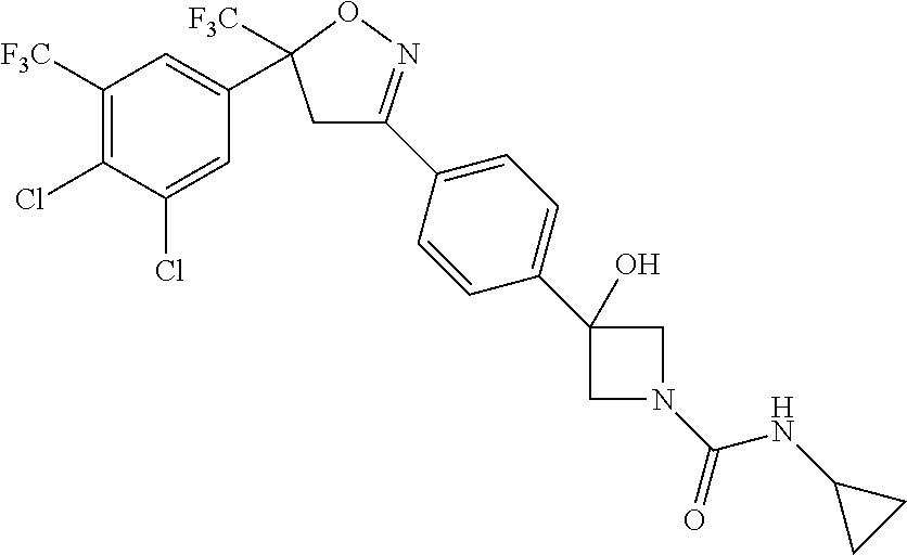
C1C(C2=CC=C(C3(O)CN(C(=O)NC4CC4)C3)C=C2)=NOC1(C1=CC([F3C])=C(Cl)C(Cl)=C1)[F3C]
